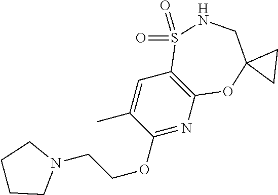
C1(OCCN2CCCC2)=NC2=C(C=C1C)S(=O)(=O)NCC1(O2)CC1
